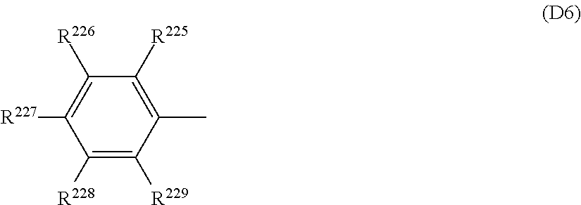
C1([R228])=C([R229])C(C)=C([R225])C([R226])=C1[R227]
